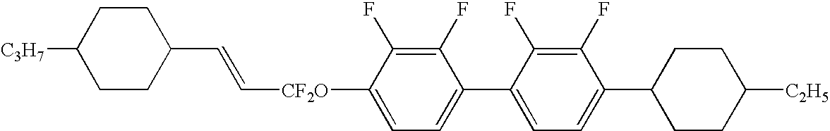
C1CC(C=C[CF2O]C2=CC=C(C3=CC=C(C4CCC([C2H5])CC4)C(F)=C3F)C(F)=C2F)CCC1[C3H7]
